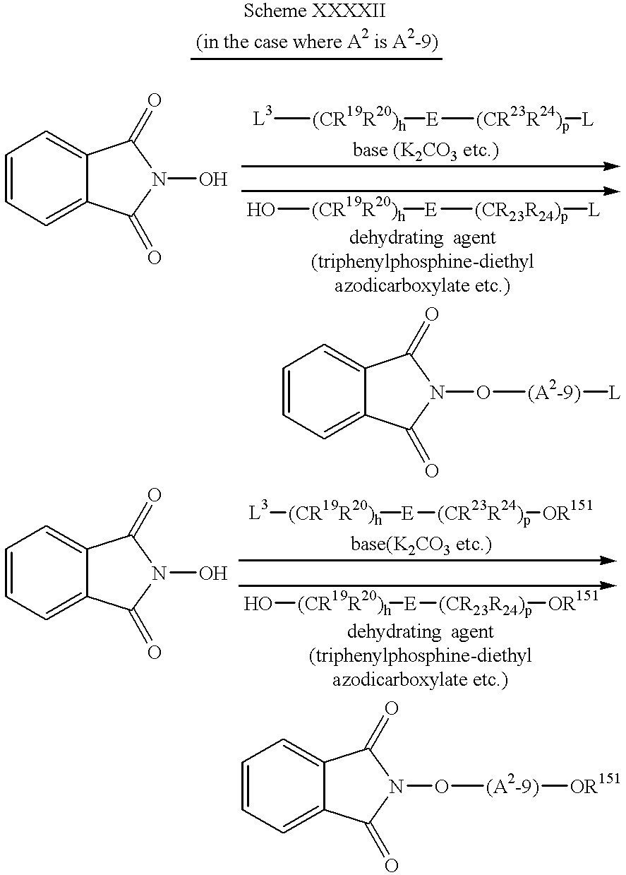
C1=CC=C2C(=C1)C(=O)N(O)C2=O.[L3][(CR19R20)h][E][(CR23R24)p][L].O[(CR19R20)h][E][(CR23R24)p][L].C1=CC=C2C(=C1)C(=O)N(O[(A2-9)][L])C2=O.C1=CC=C2C(=C1)C(=O)N(O)C2=O.[L3][(CR19R20)h][E][(CR23R24)p][OR151].O[(CR19R20)h][E][(CR23R24)p][OR151].C1=CC=C2C(=C1)C(=O)N(O[(A2-9)][OR151])C2=O
